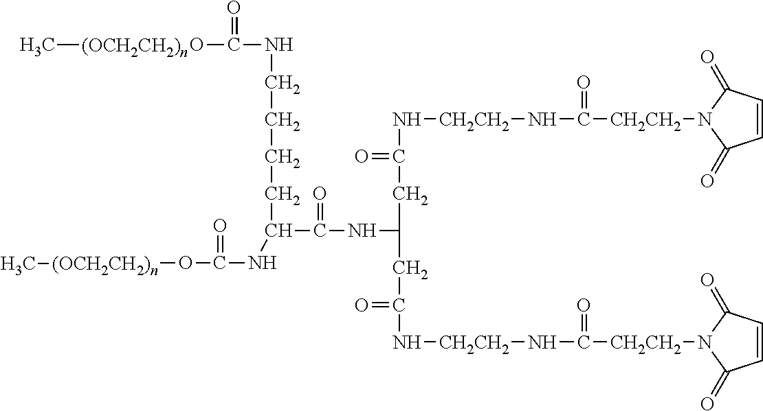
C[(OCH2CH2)n]OC(NCCCCC(C(NC(CC(N[CH2CH2]NC([CH2CH2]N1C(=O)C=CC1=O)=O)=O)CC(N[CH2CH2]NC([CH2CH2]N1C(=O)C=CC1=O)=O)=O)=O)NC(O[(OCH2CH2)n]C)=O)=O
